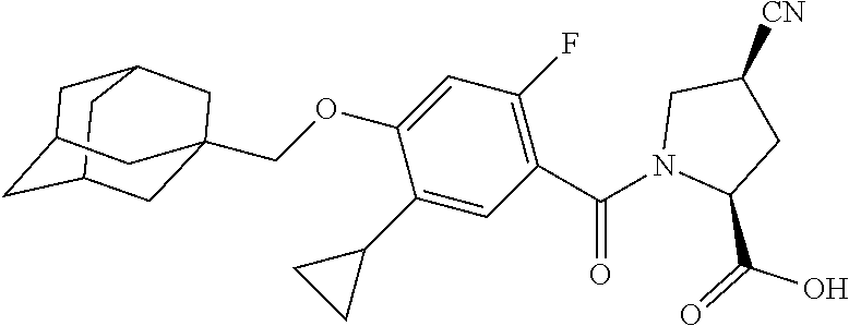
C12CC3CC(CC(COC4=CC(F)=C(C(N5C(C(=O)O)CC([CN])C5)=O)C=C4C4CC4)(C3)C1)C2
